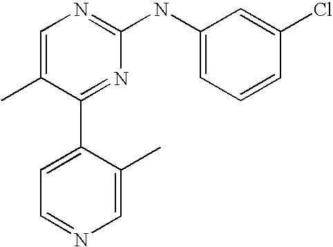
C1=C(C)C(C2=CC=NC=C2C)=NC(NC2=CC=CC(Cl)=C2)=N1
